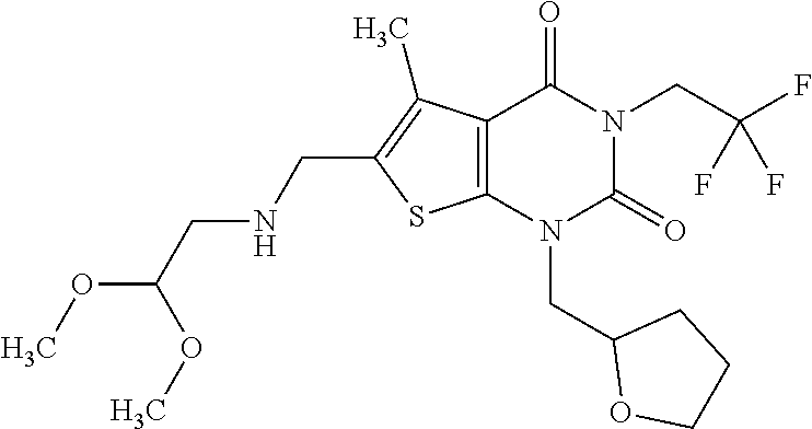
C12=C(N(CC3OCCC3)C(=O)N(CC(F)(F)F)C1=O)SC(CNCC(OC)OC)=C2C
